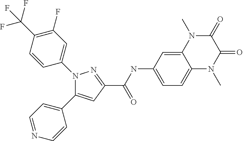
C1(C(NC2=CC=C3C(=C2)N(C)C(=O)C(=O)N3C)=O)=NN(C2=CC(F)=C(C(F)(F)F)C=C2)C(C2=CC=NC=C2)=C1
